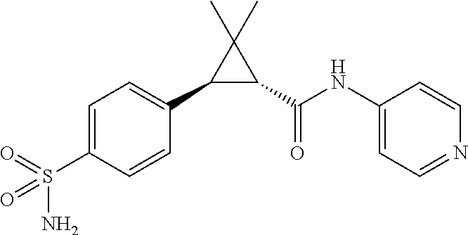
C1(C2=CC=C(S(=O)(=O)N)C=C2)C(C(NC2=CC=NC=C2)=O)C1(C)C
